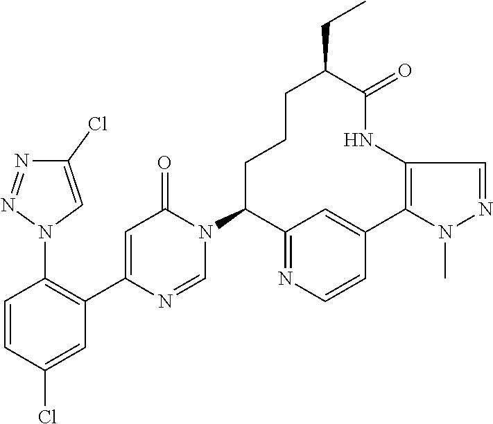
C1=NC(C2=C(N3C=C(Cl)N=N3)C=CC(Cl)=C2)=CC(=O)N1C1C2=NC=CC(=C2)C2=C(NC(=O)C(CC)CCC1)C=NN2C
